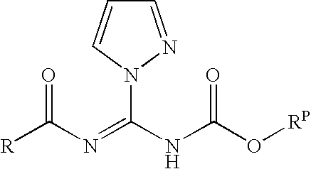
C([R])(N=C(NC(O[RP])=O)N1C=CC=N1)=O
